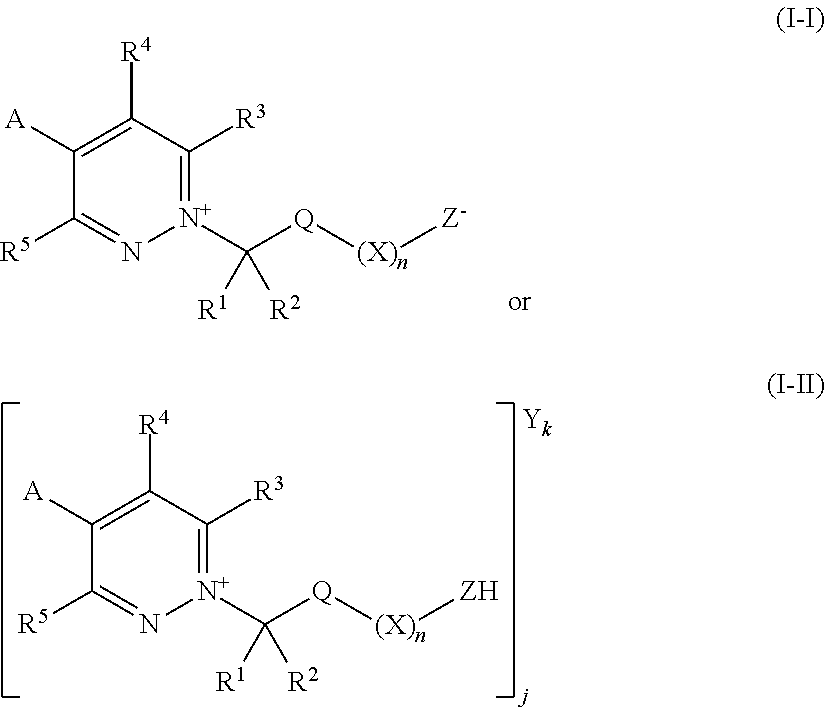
C1([A])=C([R4])C([R3])=[N+](C([Q][(X)n][ZH])([R1])[R2])N=C1[R5].C1([A])=C([R4])C([R3])=[N+](C([Q][(X)n][Z-])([R1])[R2])N=C1[R5]
